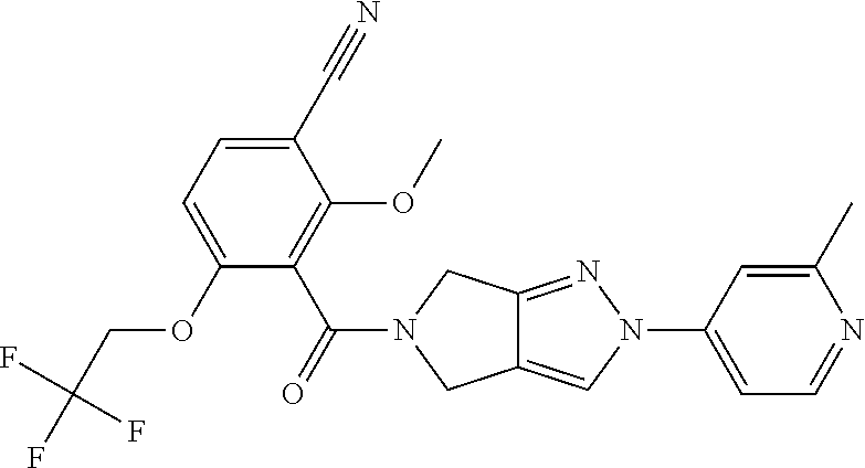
O(C1=CC=C(C#N)C(OC)=C1C(=O)N1CC2=CN(C3=CC=NC(C)=C3)N=C2C1)CC(F)(F)F
